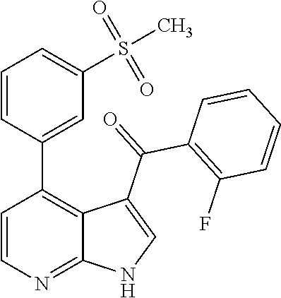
C1=CN=C2C(=C1C1=CC(S(=O)(=O)C)=CC=C1)C(C(=O)C1=C(F)C=CC=C1)=CN2
